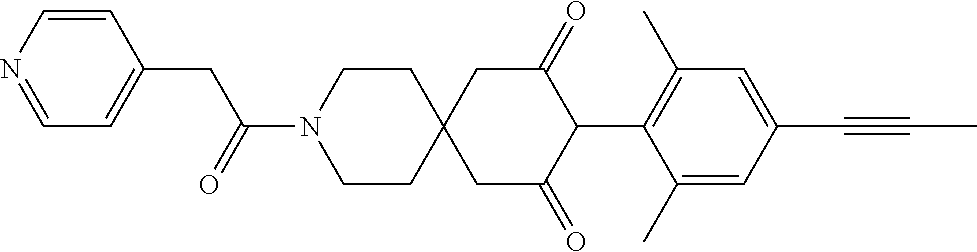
C1CN(C(=O)CC2=CC=NC=C2)CCC12CC(=O)C(C1=C(C)C=C(C#CC)C=C1C)C(=O)C2
